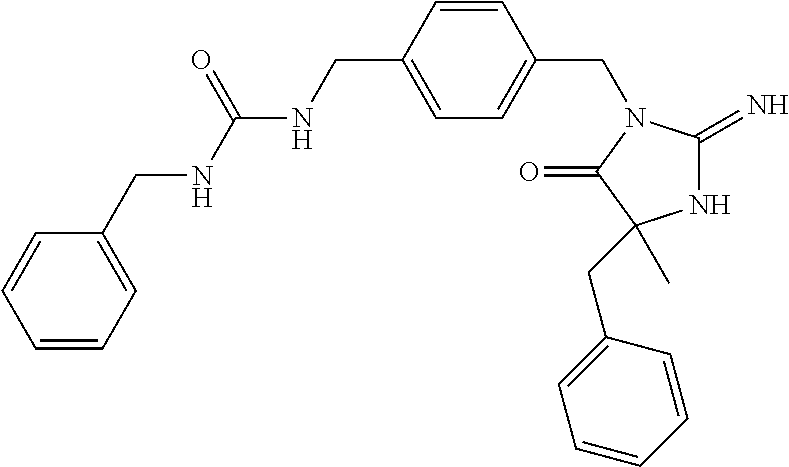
N1C(=N)N(CC2=CC=C(CNC(NCC3=CC=CC=C3)=O)C=C2)C(=O)C1(CC1=CC=CC=C1)C
